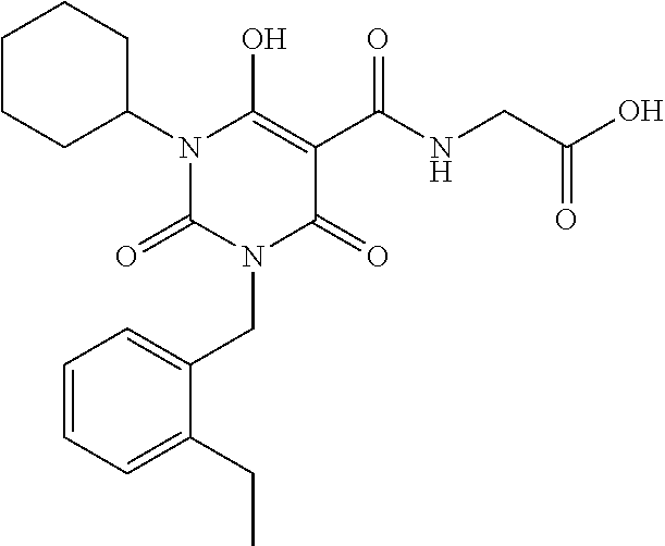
C1=CC=C(CC)C(CN2C(=O)C(C(NCC(O)=O)=O)=C(O)N(C3CCCCC3)C2=O)=C1
